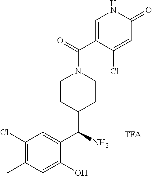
C1(Cl)=C(C)C=C(O)C(C(N)C2CCN(C(=O)C3=CNC(=O)C=C3Cl)CC2)=C1
